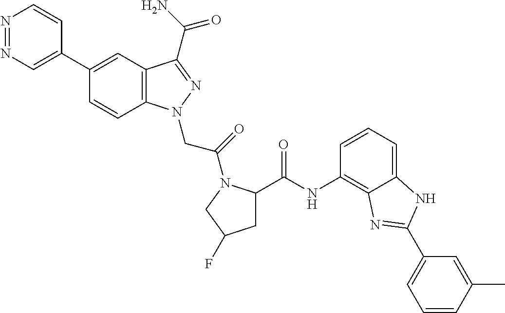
N1=NC=C(C2=CC3=C(C=C2)N(CC(=O)N2C(C(=O)NC4=C5C(=CC=C4)NC(C4=CC=CC(C)=C4)=N5)CC(F)C2)N=C3C(N)=O)C=C1
